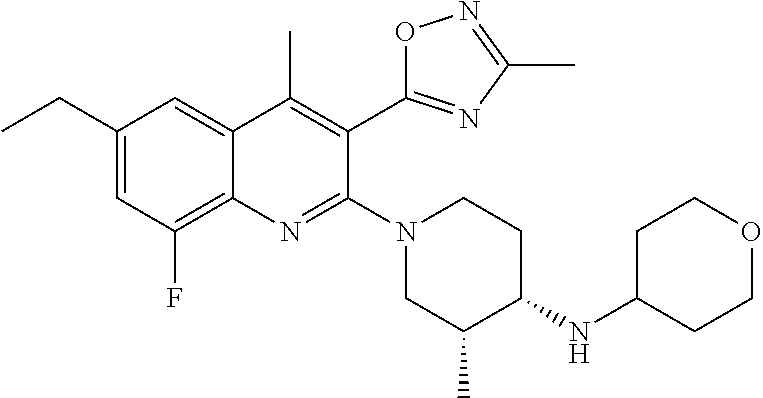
C1(CC)=CC(F)=C2C(=C1)C(C)=C(C1=NC(C)=NO1)C(N1CCC(NC3CCOCC3)C(C)C1)=N2
